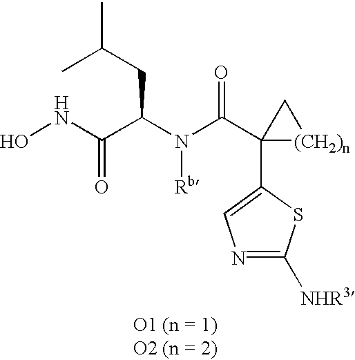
ONC(C(N(C(C1(C2=CN=C([NHR3])S2)[(CH2)n]C1)=O)[Rb])CC(C)C)=O
